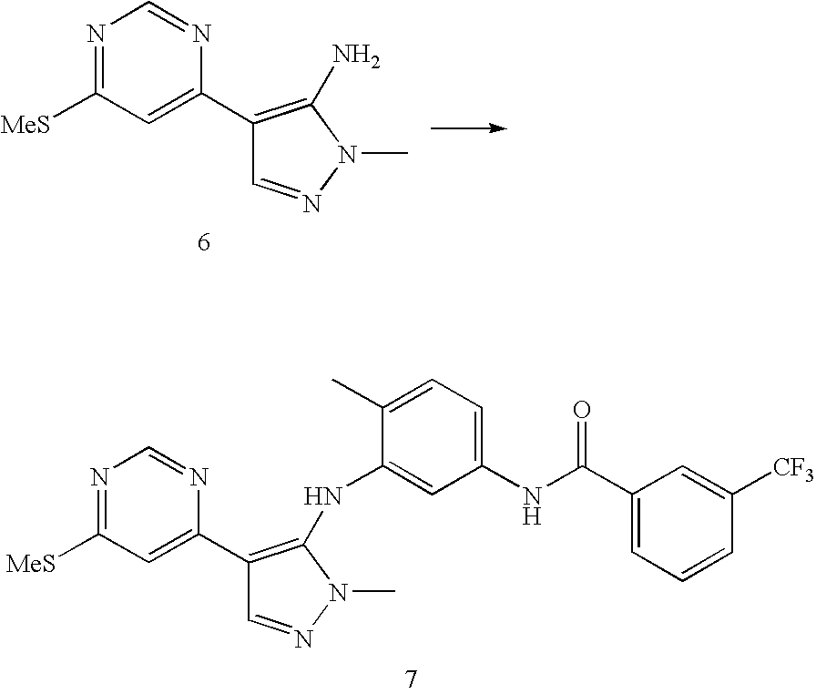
N1=C([MeS])C=C(C2=C(N)N(C)N=C2)N=C1.N1=C([MeS])C=C(C2=C(NC3=CC(NC(C4=CC=CC([CF3])=C4)=O)=CC=C3C)N(C)N=C2)N=C1
